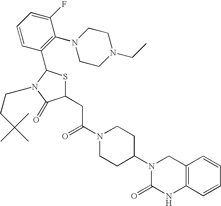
C(C(N1CCC(N2C(=O)NC3=C(C2)C=CC=C3)CC1)=O)C1SC(C2=C(N3CCN(CC)CC3)C(F)=CC=C2)N(CCC(C)(C)C)C1=O
